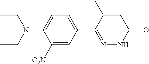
N(C1=CC=C(C2=NNC(=O)CC2C)C=C1[O2N])(CC)CC
